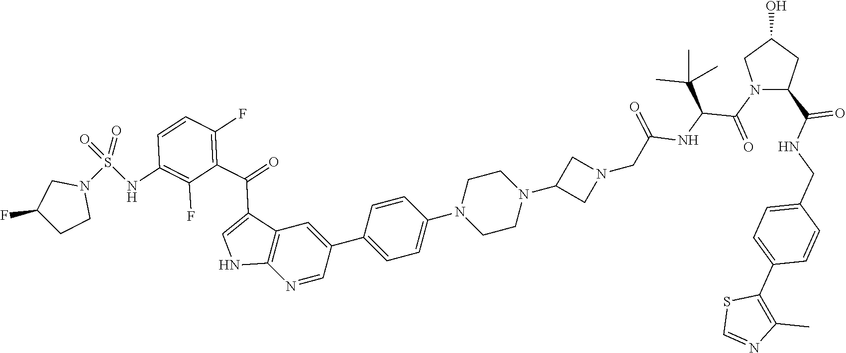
N1(C(=O)C(NC(CN2CC(N3CCN(C4=CC=C(C5=CC6=C(N=C5)NC=C6C(=O)C5=C(F)C=CC(NS(N6CC(F)CC6)(=O)=O)=C5F)C=C4)CC3)C2)=O)C(C)(C)C)C(C(NCC2=CC=C(C3=C(C)N=CS3)C=C2)=O)CC(O)C1
